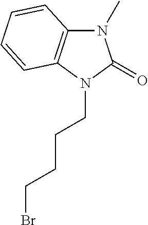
N1(C)C2=C(N(CCCCBr)C1=O)C=CC=C2
